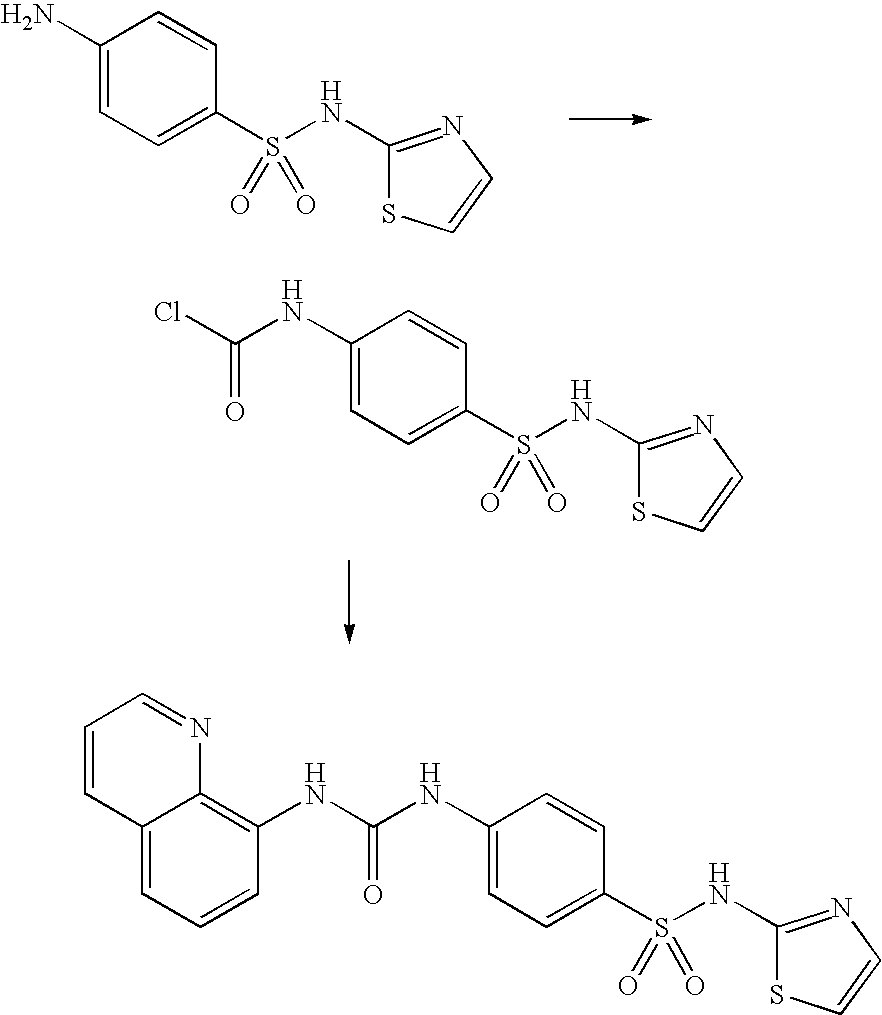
NC1=CC=C(S(NC2=NC=CS2)(=O)=O)C=C1.N(C1=CC=C(S(NC2=NC=CS2)(=O)=O)C=C1)C(Cl)=O.C12=CC=CC(NC(NC3=CC=C(S(NC4=NC=CS4)(=O)=O)C=C3)=O)=C1N=CC=C2
